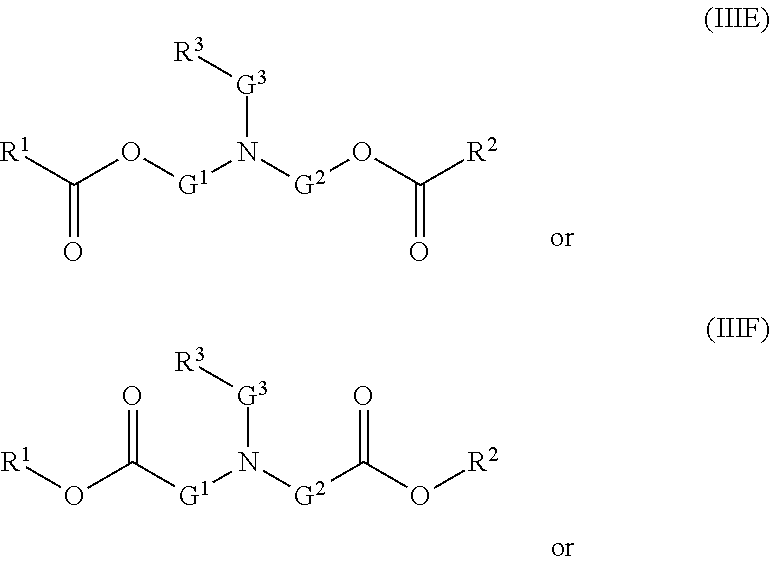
C(O[G1]N([G2]OC([R2])=O)[G3][R3])([R1])=O.O(C([G1]N([G2]C(O[R2])=O)[G3][R3])=O)[R1]
